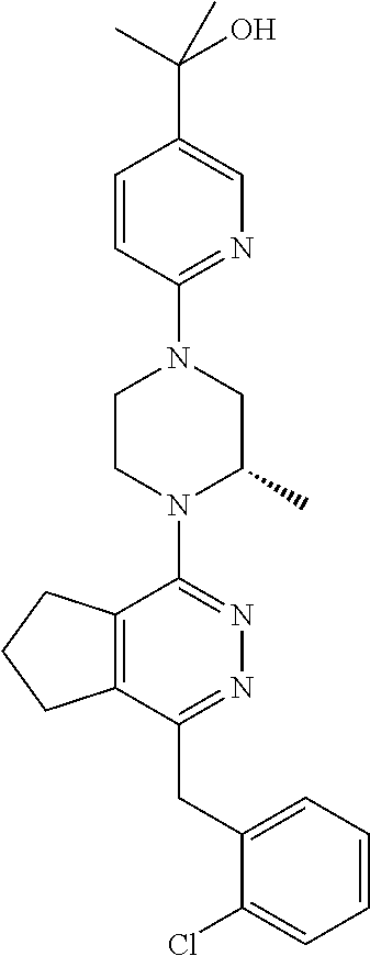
C1=CC(N2CCN(C3=NN=C(CC4=CC=CC=C4Cl)C4=C3CCC4)C(C)C2)=NC=C1C(C)(O)C
